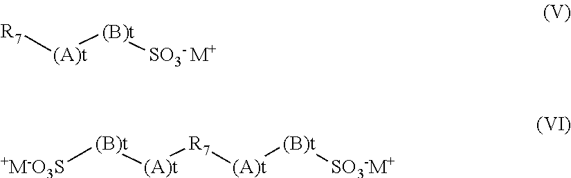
[R7][(A)t][(B)t][SO3- M+].[+M-O3S][(B)t][(A)t][R7][(A)t][(B)t][SO3-M+]
